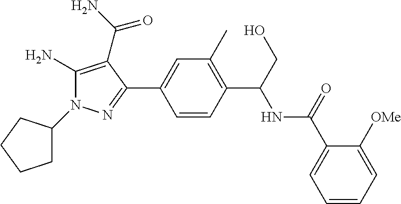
C1=CC(C2=NN(C3CCCC3)C(N)=C2C(=O)N)=CC(C)=C1C(NC(C1=CC=CC=C1[OMe])=O)CO
